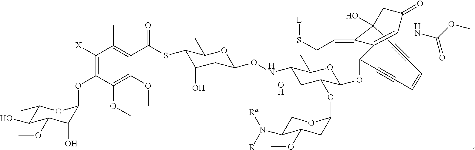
C1(C)C(O)C(OC)C(O)C(OC2=C([X])C(C)=C(C(SC3C(O)CC(ONC4C(O)C(OC5CC(OC)C(N([Ra])[R])CO5)C(OC5C#CC=CC#CC6(O)C(=CCS[L])C5=C(NC(OC)=O)C(=O)C6)OC4C)OC3C)=O)C(OC)=C2OC)O1
